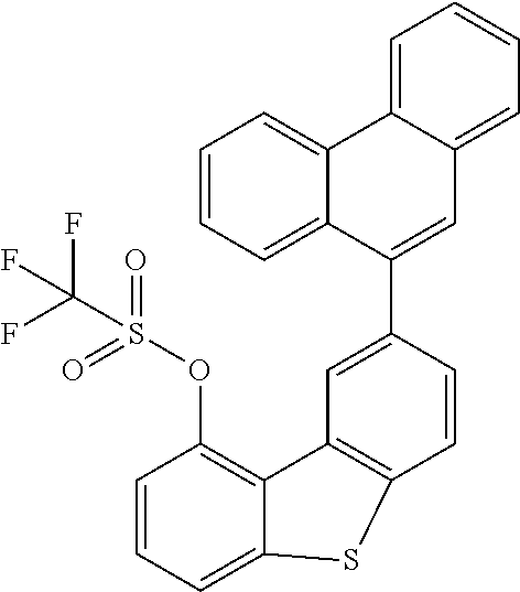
C1=CC=C2C(=C1OS(=O)(=O)C(F)(F)F)C1=C(C=CC(C3=CC4=CC=CC=C4C4=CC=CC=C34)=C1)S2
